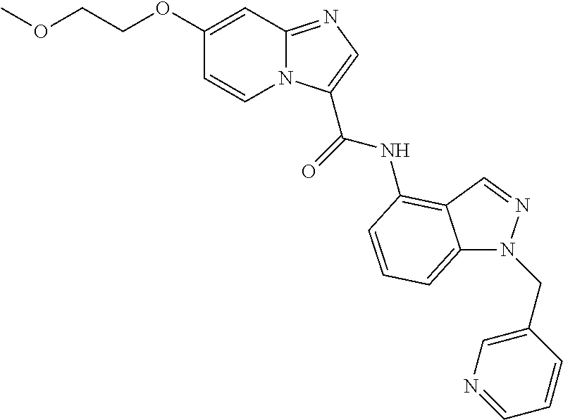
C1(OCCOC)=CC2=NC=C(C(=O)NC3=C4C(=CC=C3)N(CC3=CN=CC=C3)N=C4)N2C=C1
